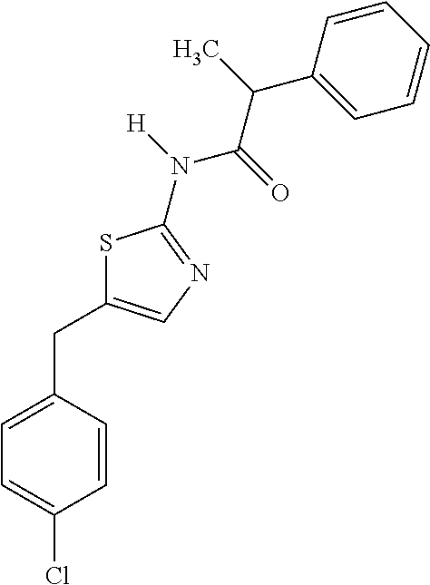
S1C(CC2=CC=C(Cl)C=C2)=CN=C1N(C(C(C1=CC=CC=C1)C)=O)[H]
